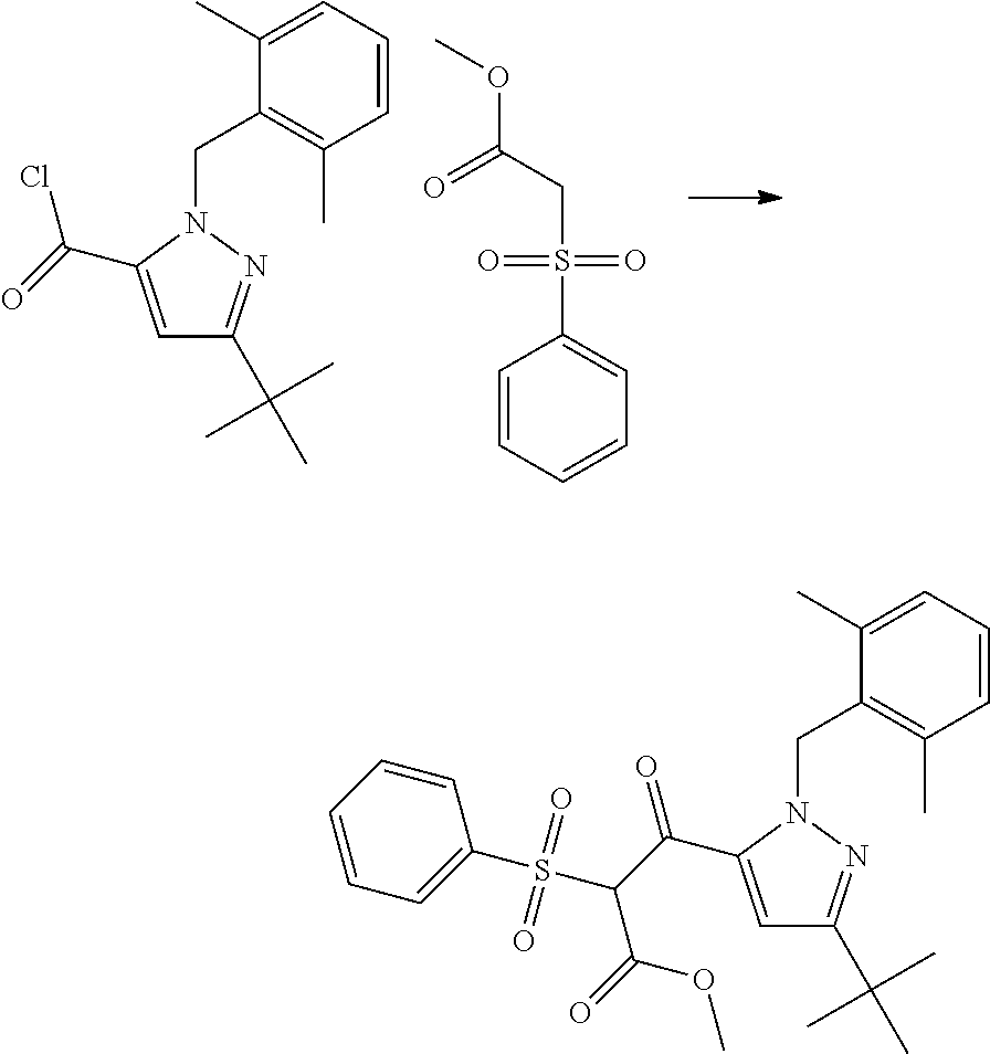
C1=C(C(=O)Cl)N(CC2=C(C)C=CC=C2C)N=C1C(C)(C)C.C1=CC=CC=C1S(=O)(=O)CC(=O)OC.C1=C(C(C(S(C2=CC=CC=C2)(=O)=O)C(=O)OC)=O)N(CC2=C(C)C=CC=C2C)N=C1C(C)(C)C
